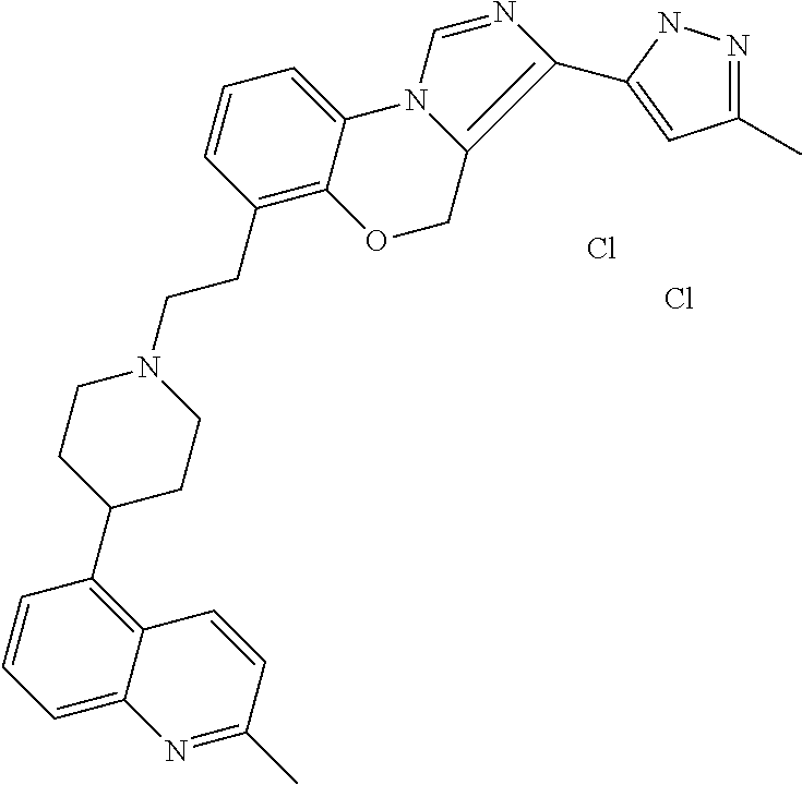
Cl.Cl.C1=C2C(=C(C3CCN(CCC4=C5C(=CC=C4)N4C(=C(C6=CC(C)=NN6)N=C4)CO5)CC3)C=C1)C=CC(C)=N2
